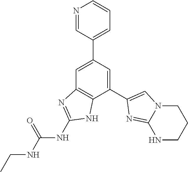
C1=C(C2=CC=CN=C2)C=C(C2=CN3CCCNC3=N2)C2=C1N=C(NC(NCC)=O)N2
